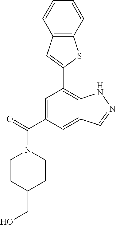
C1=C(C(=O)N2CCC(CO)CC2)C=C2C(=C1C1=CC3=C(S1)C=CC=C3)NN=C2
